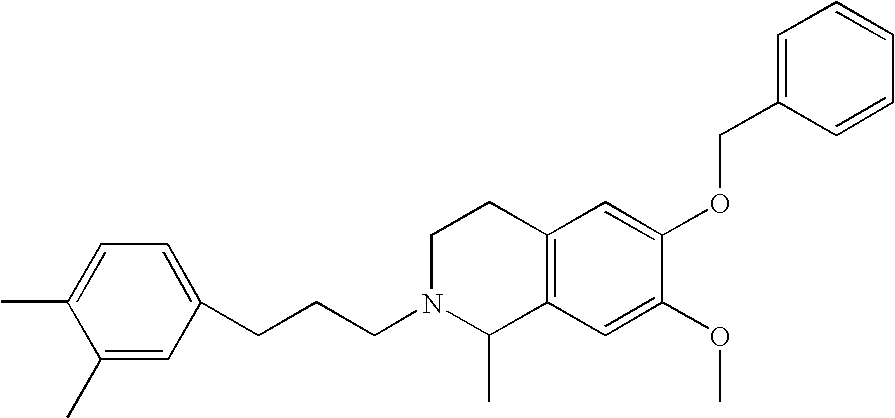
C1=C(C)C(C)=CC(CCCN2C(C)C3=C(CC2)C=C(OCC2=CC=CC=C2)C(OC)=C3)=C1
